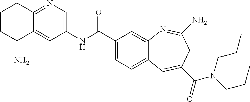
C12=CC(NC(C3=CC=C4C(=C3)N=C(N)CC(C(=O)N(CCC)CCC)=C4)=O)=CN=C1CCCC2N
